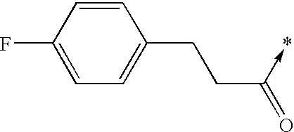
C1=CC(F)=CC=C1CCC(=O)->*
